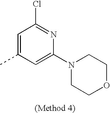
C1=C(C)C=C(N2CCOCC2)N=C1Cl
